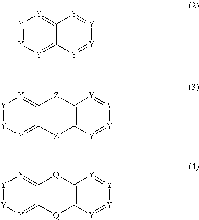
[Y]1=[Y][Y]=C2C(=[Y]1)[Y]=[Y][Y]=[Y]2.[Y]1=[Y][Y]=C2C(=[Y]1)[Z]C1=C([Z]2)[Y]=[Y][Y]=[Y]1.[Y]1=[Y][Y]=C2C(=[Y]1)[Q]C1=C([Q]2)[Y]=[Y][Y]=[Y]1
